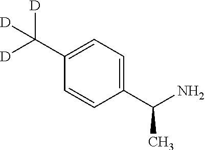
C1(C([D])([D])[D])=CC=C(C(N)C)C=C1
